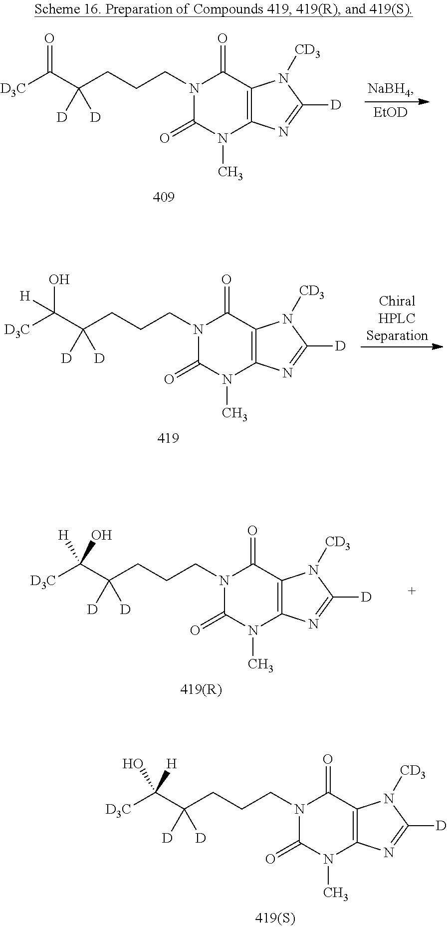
C12=C(C(=O)N(CCCC(C([D3C])=O)([D])[D])C(=O)N1C)N([CD3])C([D])=N2.[EtOD].C12=C(C(=O)N(CCCC(C([D3C])(O)[H])([D])[D])C(=O)N1C)N([CD3])C([D])=N2.C12=C(C(=O)N(CCCC(C([D3C])(O)[H])([D])[D])C(=O)N1C)N([CD3])C([D])=N2.C12=C(C(=O)N(CCCC(C([D3C])([H])O)([D])[D])C(=O)N1C)N([CD3])C([D])=N2
